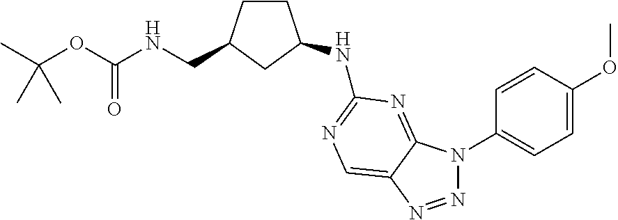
N1=NC2=CN=C(NC3CCC(CNC(OC(C)(C)C)=O)C3)N=C2N1C1=CC=C(OC)C=C1
